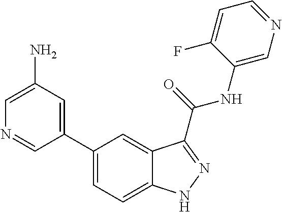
C1(N)=CN=CC(C2=CC=C3C(=C2)C(C(NC2=CN=CC=C2F)=O)=NN3)=C1
